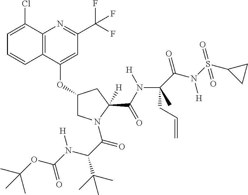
C12=C(C(OC3CN(C(C(C(C)(C)C)N(C(OC(C)(C)C)=O)[H])=O)C(C(N([H])C(CC=C)(C)C(=O)N([H])S(C4CC4)(=O)=O)=O)([H])C3)=CC(C(F)(F)F)=N1)C=CC=C2Cl
